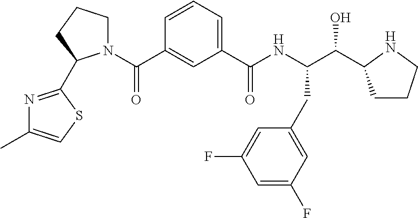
C1=CC=C(C(NC(C(C2CCCN2)O)CC2=CC(F)=CC(F)=C2)=O)C=C1C(=O)N1CCCC1C1=NC(C)=CS1
